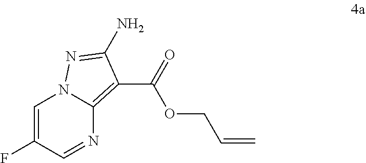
C1=C(F)C=NC2=C(C(=O)OCC=C)C(N)=NN12
